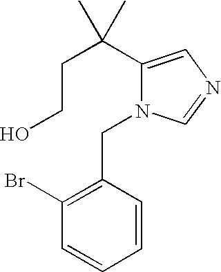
C1(C(CCO)(C)C)=CN=CN1CC1=C(Br)C=CC=C1
